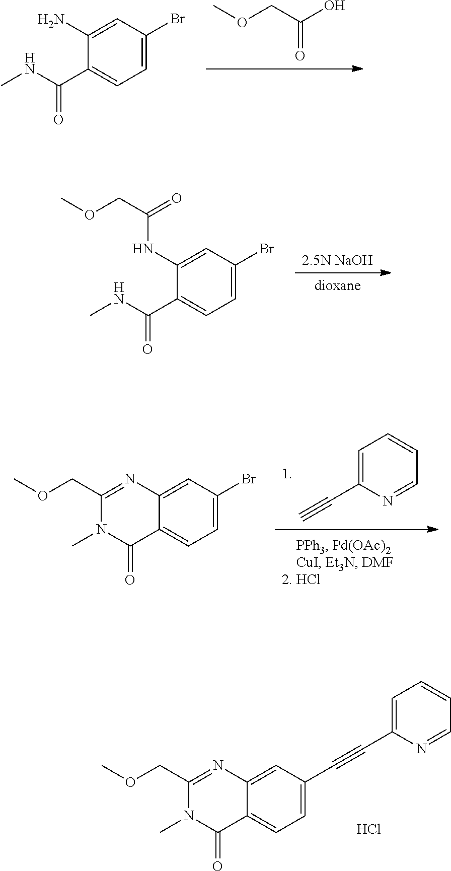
COCC(O)=O.C1(C(NC)=O)=CC=C(Br)C=C1N.[2.5N NaOH].[dioxane].C1(C(NC)=O)=CC=C(Br)C=C1NC(COC)=O.C1=C(C#C)N=CC=C1.C12=CC=C(Br)C=C1N=C(COC)N(C)C2=O.C1(C#CC2=CC=C3C(=C2)N=C(COC)N(C)C3=O)=CC=CC=N1.Cl
